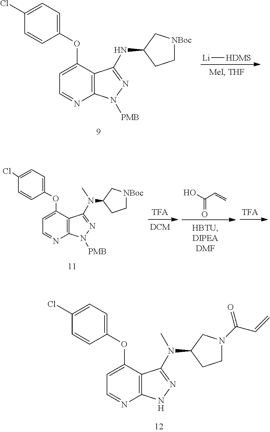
C1(Cl)=CC=C(OC2=CC=NC3=C2C(N(C2C[NBoc]CC2)C)=NN3[PMB])C=C1.OC(=O)C=C.C1(Cl)=CC=C(OC2=CC=NC3=C2C(N(C2CCN(C(C=C)=O)C2)C)=NN3)C=C1.C1(Cl)=CC=C(OC2=CC=NC3=C2C(NC2CC[NBoc]C2)=NN3[PMB])C=C1.[Li][HDMS]
